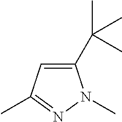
C1(C(C)(C)C)=CC(C)=NN1C
